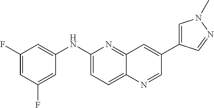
C1=C(F)C=C(F)C=C1NC1=CC=C2C(=N1)C=C(C1=CN(C)N=C1)C=N2
